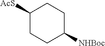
C1([AcS])CCC([NHBoc])CC1
